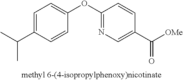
C1=C(C(C)C)C=CC(OC2=NC=C(C([OMe])=O)C=C2)=C1
